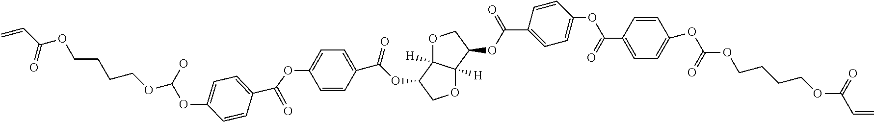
C1=CC(C(=O)OC2COC3([H])C2([H])OCC3OC(=O)C2=CC=C(OC(C3=CC=C(OC(OCCCCOC(C=C)=O)=O)C=C3)=O)C=C2)=CC=C1OC(C1=CC=C(OC(O)OCCCCOC(C=C)=O)C=C1)=O
